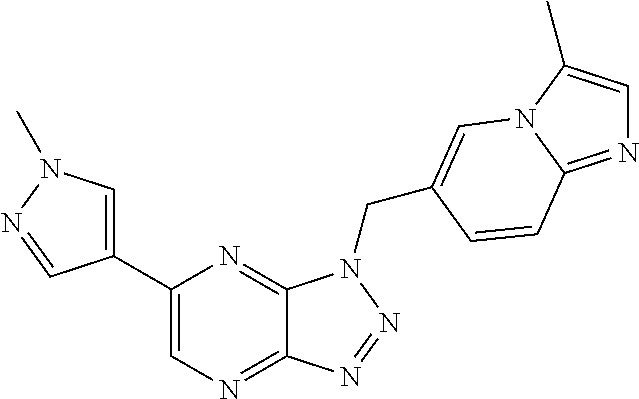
C1=C(C2=CN=C3C(=N2)N(CC2=CN4C(C)=CN=C4C=C2)N=N3)C=NN1C
